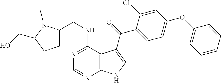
N1=C(NCC2CCC(CO)N2C)C2=C(N=C1)NC=C2C(=O)C1=CC=C(OC2=CC=CC=C2)C=C1Cl
